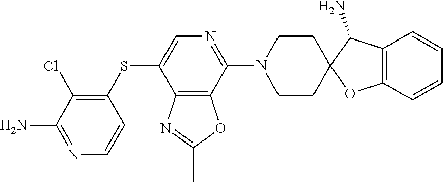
N1=C(C)OC2=C1C(SC1=C(Cl)C(N)=NC=C1)=CN=C2N1CCC2(C(N)C3=C(O2)C=CC=C3)CC1
